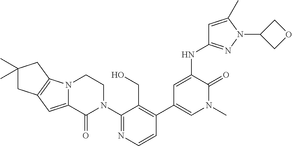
C1=CN=C(N2CCN3C(=CC4=C3CC(C)(C)C4)C2=O)C(CO)=C1C1=CN(C)C(=O)C(NC2=NN(C3COC3)C(C)=C2)=C1
